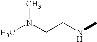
N(C)CCN(C)C
